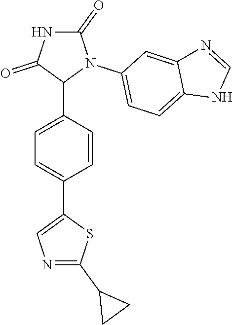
C1=C(C2N(C3=CC=C4C(=C3)N=CN4)C(=O)NC2=O)C=CC(C2=CN=C(C3CC3)S2)=C1
